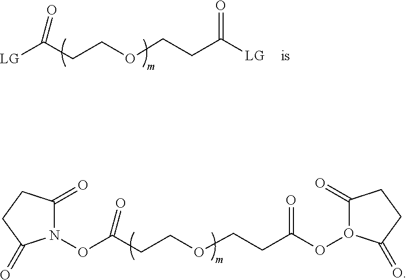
[LG]C(CCOCCC([LG])=O)=O.O(C(CCOCCC(OO1C(=O)CCC1=O)=O)=O)N1C(=O)CCC1=O
